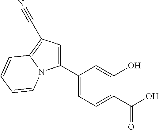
C1(C2=CC=C(C(O)=O)C(O)=C2)=CC(C#N)=C2N1C=CC=C2
